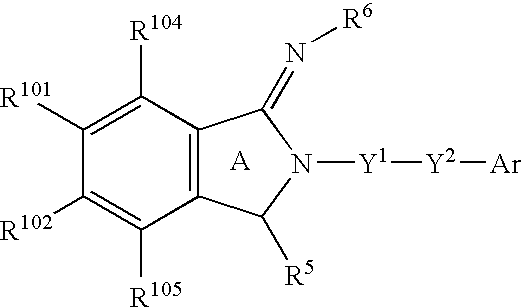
C1([R104])=C([R101])C([R102])=C([R105])C2=C1C(=N[R6])N([Y1][Y2][Ar])C2[R5]
